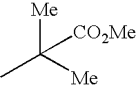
CC([Me])([Me])[CO2Me]
